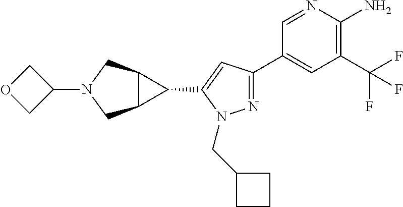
N1=C(C2=CC(C(F)(F)F)=C(N)N=C2)C=C(C2C3C2CN(C2COC2)C3)N1CC1CCC1
